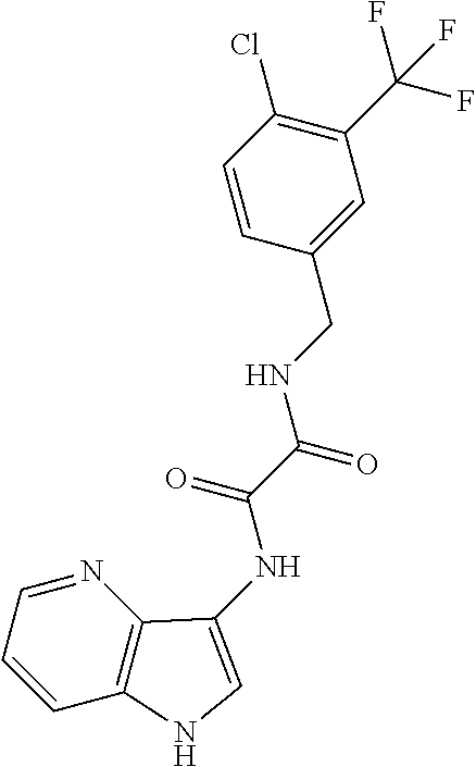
C1=CC(Cl)=C(C(F)(F)F)C=C1CNC(C(=O)NC1=CNC2=C1N=CC=C2)=O
